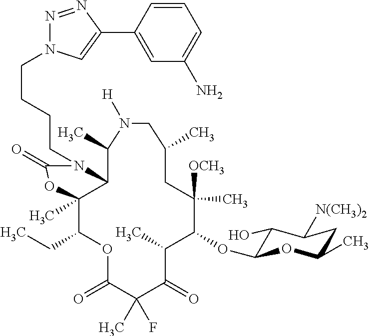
C12C(C)(C(CC)OC(=O)C(C)(F)C(=O)C(C)C(OC3C(O)C([N(CH3)2])CC(C)O3)C([OCH3])(C)CC(C)CN([H])C1C)OC(=O)N2CCCCN1N=NC(C2=CC(N)=CC=C2)=C1
